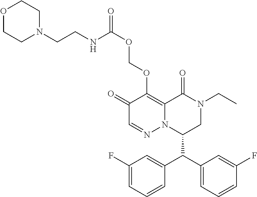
C1(F)=CC=CC(C(C2=CC=CC(F)=C2)C2CN(CC)C(=O)C3=C(OCOC(=O)NCCN4CCOCC4)C(=O)C=NN23)=C1
